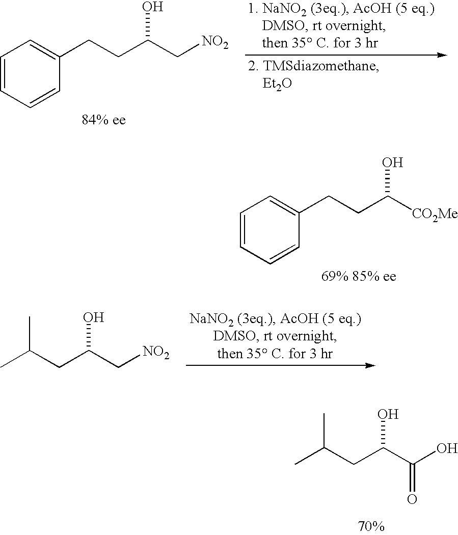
C1=CC=CC(CCC(C[NO2])O)=C1.C1=CC=CC(CCC([CO2Me])O)=C1.CC(CC(C[NO2])O)C.CC(CC(C(O)=O)O)C
